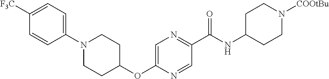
C1(OC2CCN(C3=CC=C([F3C])C=C3)CC2)=CN=C(C(=O)NC2CCN([COOtBu])CC2)C=N1
